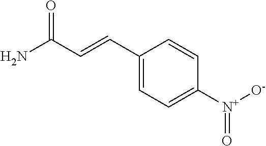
NC(C=CC1=CC=C([N+]([O-])=O)C=C1)=O
